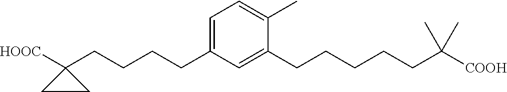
C1=C(C)C(CCCCCC(C)(C)[COOH])=CC(CCCCC2([HOOC])CC2)=C1
